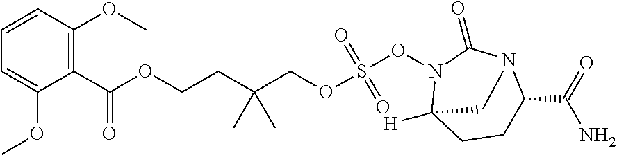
C(OCCC(COS(ON1C2([H])CCC(C(=O)N)N(C1=O)C2)(=O)=O)(C)C)(=O)C1=C(OC)C=CC=C1OC
